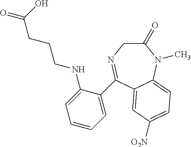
O=C(O)CCCNC1=CC=CC=C1C1=NCC(=O)N(C)C2=CC=C([O2N])C=C12
